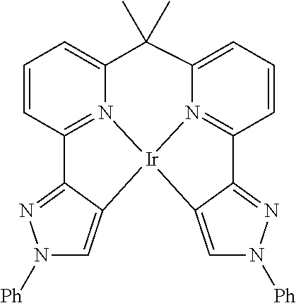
C1=C2C(=NN1[Ph])C1=N3C(=CC=C1)C(C)(C)C1=CC=CC4=N1[Ir]23C1=CN([Ph])N=C14
